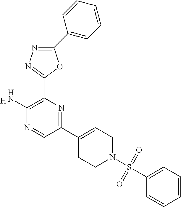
[H].C1(C2=CC=CC=C2)=NN=C(C2=C(N)N=CC(C3=CCN(S(C4=CC=CC=C4)(=O)=O)CC3)=N2)O1
